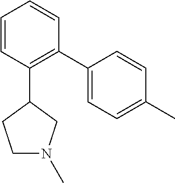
C1=CC(C2CCN(C)C2)=C(C2=CC=C(C)C=C2)C=C1
